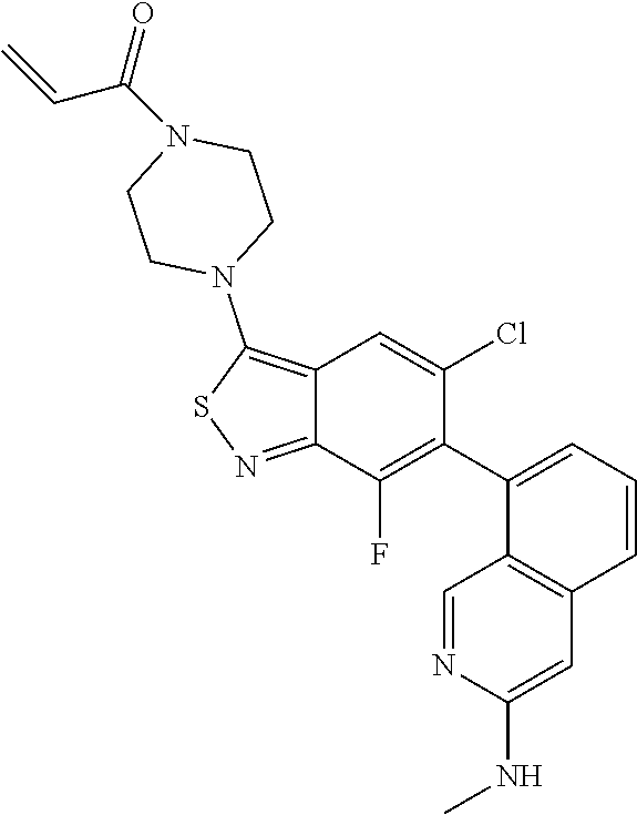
C12=C(N3CCN(C(=O)C=C)CC3)SN=C1C(F)=C(C1=CC=CC3=C1C=NC(NC)=C3)C(Cl)=C2
